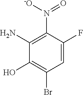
C1=C(F)C(N([-O])=O)=C(N)C(O)=C1Br
